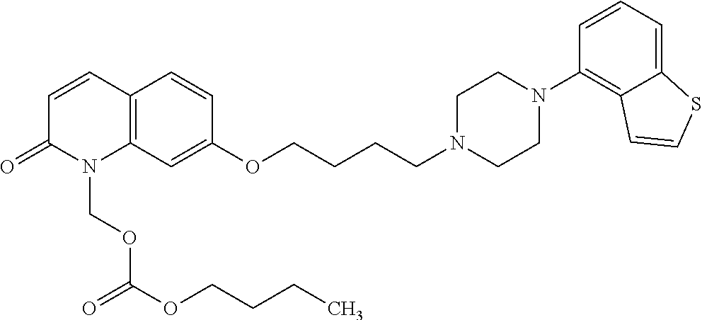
C12=C(C=C(OCCCCN3CCN(C4=C5C(=CC=C4)SC=C5)CC3)C=C1)N(COC(OCCCC)=O)C(=O)C=C2
